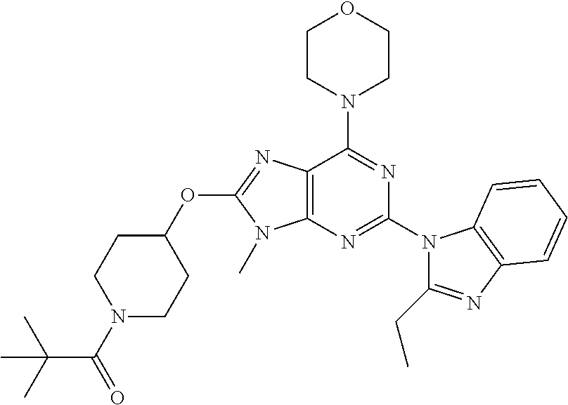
C12=C(N=C(N3C(CC)=NC4=C3C=CC=C4)N=C1N1CCOCC1)N(C)C(OC1CCN(C(=O)C(C)(C)C)CC1)=N2
